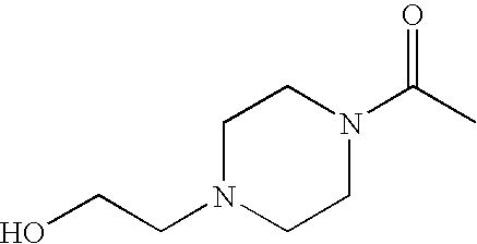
C1N(CCO)CCN(C(C)=O)C1
